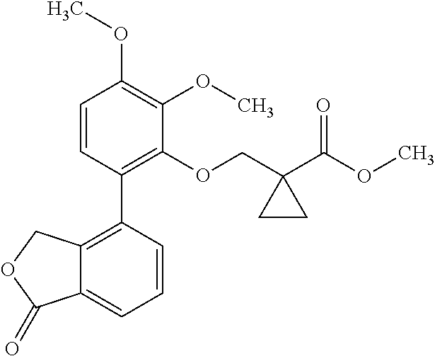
C1=CC(C2=C3C(=CC=C2)C(=O)OC3)=C(OCC2(C(OC)=O)CC2)C(OC)=C1OC
